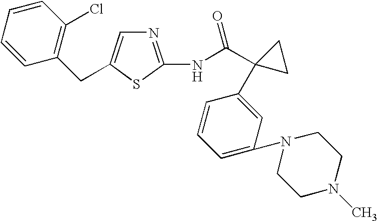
N1=C(NC(C2(C3=CC(N4CCN(C)CC4)=CC=C3)CC2)=O)SC(CC2=C(Cl)C=CC=C2)=C1
